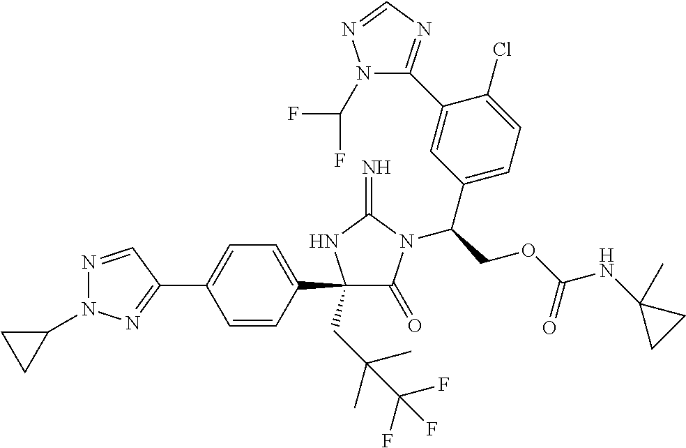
C1(C2=CC=C(C3(CC(C)(C)C(F)(F)F)C(=O)N(C(COC(NC4(C)CC4)=O)C4=CC=C(Cl)C(C5=NC=NN5C(F)F)=C4)C(=N)N3)C=C2)=NN(C2CC2)N=C1
